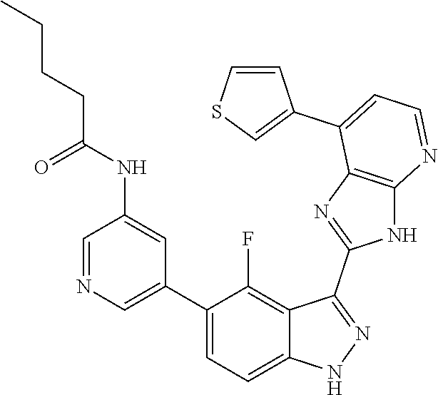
C1=NC=C(C2=CC=C3C(=C2F)C(C2=NC4=C(N2)N=CC=C4C2=CSC=C2)=NN3)C=C1NC(CCCC)=O
